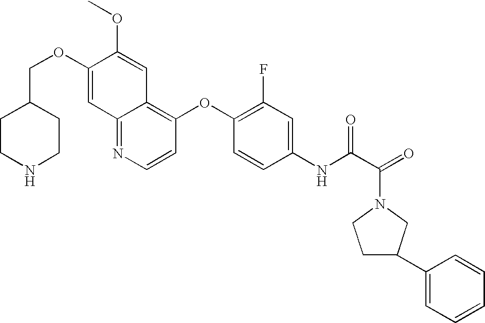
C(OC1=CC2=NC=CC(OC3=C(F)C=C(NC(C(=O)N4CCC(C5=CC=CC=C5)C4)=O)C=C3)=C2C=C1OC)C1CCNCC1
